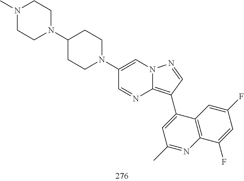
C1(C2=C3N=CC(N4CCC(N5CCN(C)CC5)CC4)=CN3N=C2)=CC(C)=NC2=C1C=C(F)C=C2F
